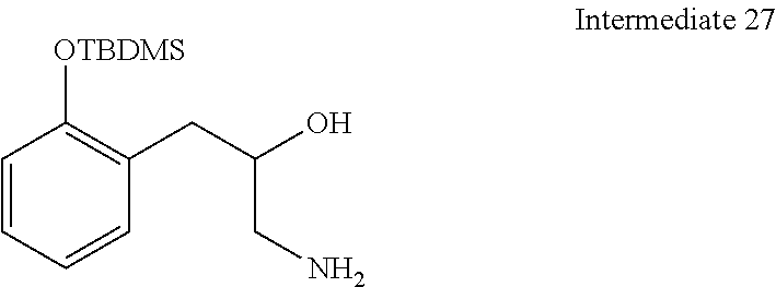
C1=CC=CC(CC(O)CN)=C1[OTBDMS]
